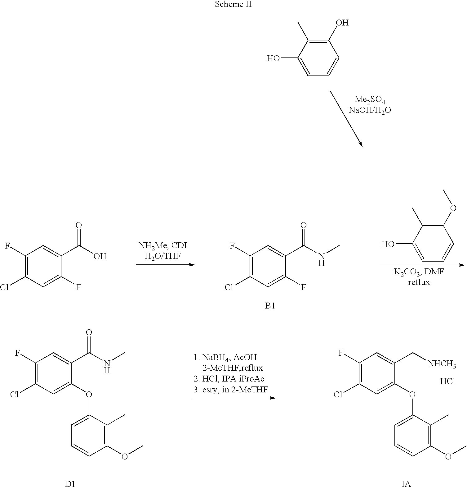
C1(O)=C(C)C(O)=CC=C1.C1(F)=C(Cl)C=C(F)C(C(O)=O)=C1.C1(OC)=C(C)C(O)=CC=C1.C1(F)=C(Cl)C=C(F)C(C(NC)=O)=C1.[B1].C1(F)=C(Cl)C=C(OC2=CC=CC(OC)=C2C)C(C(NC)=O)=C1.C1(F)=C(Cl)C=C(OC2=CC=CC(OC)=C2C)C(C[NHCH3])=C1.Cl.[D1]
